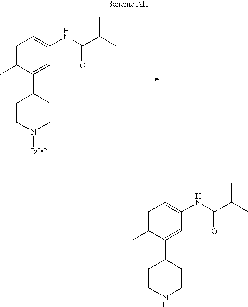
C1=C(C)C(C2CCN([BOC])CC2)=CC(NC(C(C)C)=O)=C1.C1=C(C)C(C2CCNCC2)=CC(NC(C(C)C)=O)=C1
